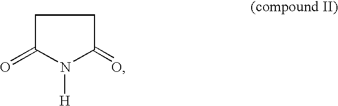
C1C(=O)N([H])C(=O)C1
